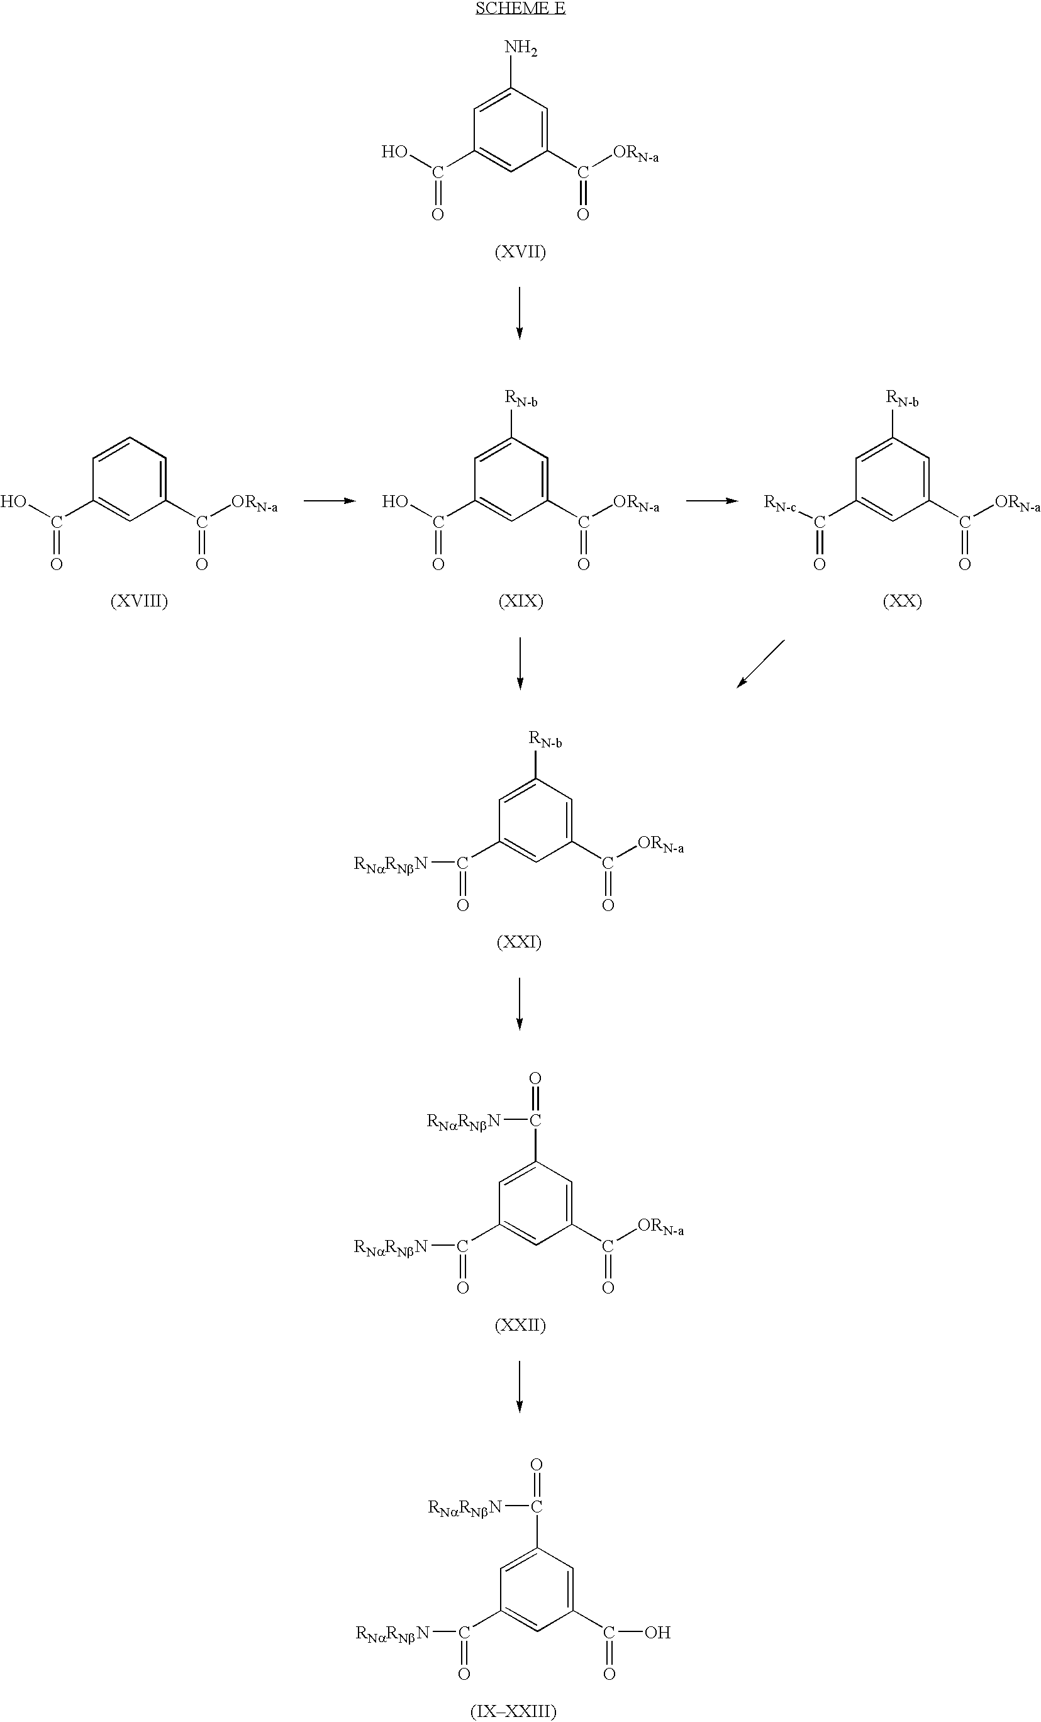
C1(C(=O)[RNaRNbN])=CC(C(=O)O)=CC(C(=O)[RNaRNbN])=C1.C1(C(O)=O)=CC(C([ORN-a])=O)=CC(N)=C1.C1(C(=O)[RNaRNbN])=CC(C([ORN-a])=O)=CC([RN-b])=C1.C1(C(=O)[RNaRNbN])=CC(C([ORN-a])=O)=CC(C(=O)[RNaRNbN])=C1.C1(C(O)=O)=CC(C([ORN-a])=O)=CC=C1.C1(C(O)=O)=CC(C([ORN-a])=O)=CC([RN-b])=C1.C1(C([RN-c])=O)=CC(C([ORN-a])=O)=CC([RN-b])=C1
